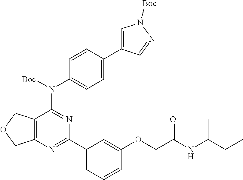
C12=C(COC1)C(N(C1=CC=C(C3=CN([Boc])N=C3)C=C1)[Boc])=NC(C1=CC=CC(OCC(NC(CC)C)=O)=C1)=N2
